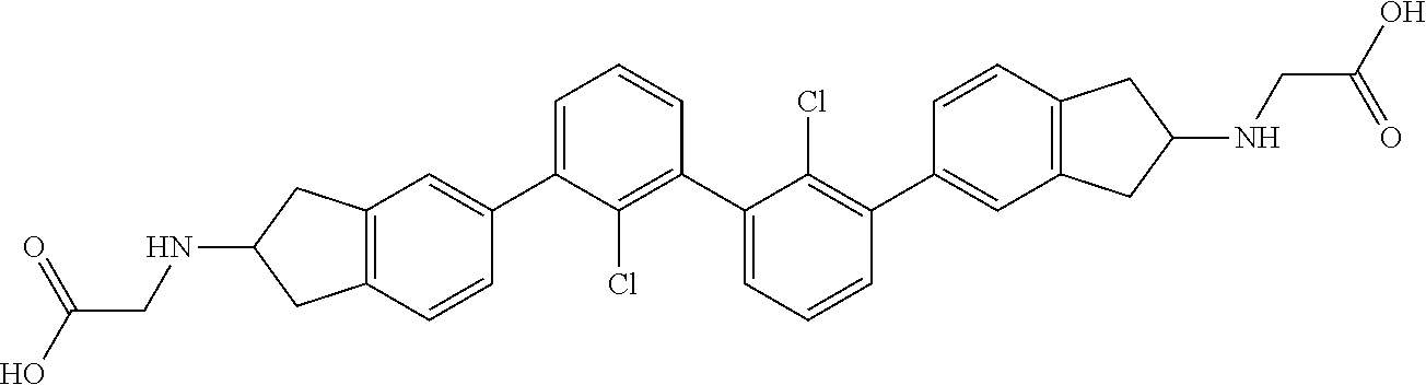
C1=C(C2=CC3=C(C=C2)CC(NCC(O)=O)C3)C(Cl)=C(C2=CC=CC(C3=CC4=C(C=C3)CC(NCC(O)=O)C4)=C2Cl)C=C1
